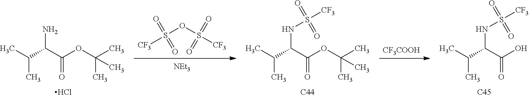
Cl.C(C)(C)C(C(OC(C)(C)C)=O)N.[CF3]S(=O)(=O)OS([CF3])(=O)=O.[NEt3].[C44].C(C)(C)C(C(OC(C)(C)C)=O)NS(=O)(=O)[CF3].[CF3COOH].[C45].C(C)(C)C(C(O)=O)NS(=O)(=O)[CF3]
